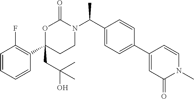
O1C(C2=C(F)C=CC=C2)(CC(O)(C)C)CCN(C(C2=CC=C(C3=CC(=O)N(C)C=C3)C=C2)C)C1=O
